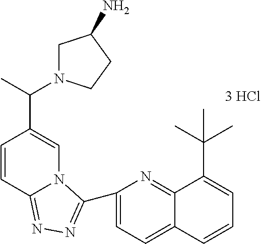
C1=C(C2=NN=C3C=CC(C(C)N4CC(N)CC4)=CN32)N=C2C(=C1)C=CC=C2C(C)(C)C
